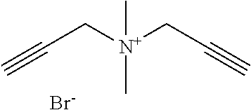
C(C[N+](CC#C)(C)C)#C.[Br-]
